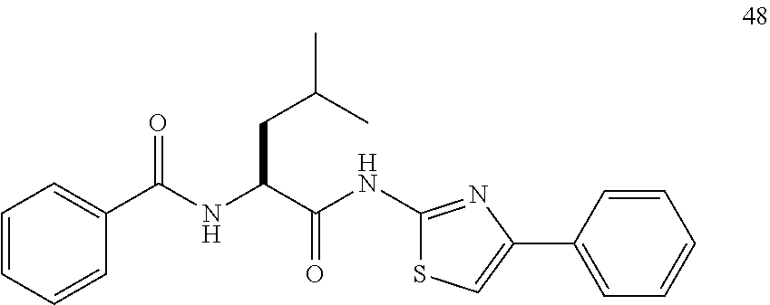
C1=CC=CC(C(NC(C(NC2=NC(C3=CC=CC=C3)=CS2)=O)CC(C)C)=O)=C1
